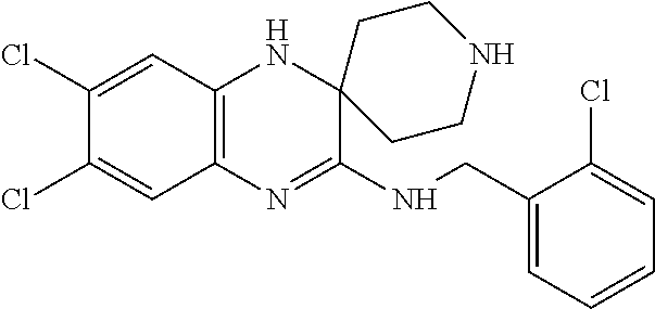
C12=C(N=C(NCC3=CC=CC=C3Cl)C3(N1)CCNCC3)C=C(Cl)C(Cl)=C2
